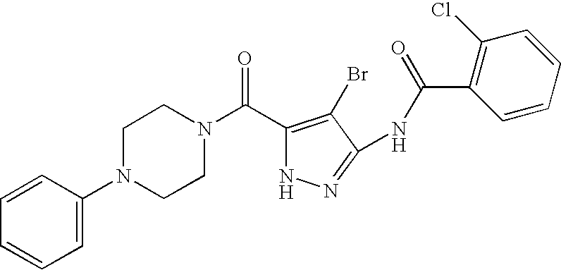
C1=C(N2CCN(C(C3=C(Br)C(NC(C4=C(Cl)C=CC=C4)=O)=NN3)=O)CC2)C=CC=C1
